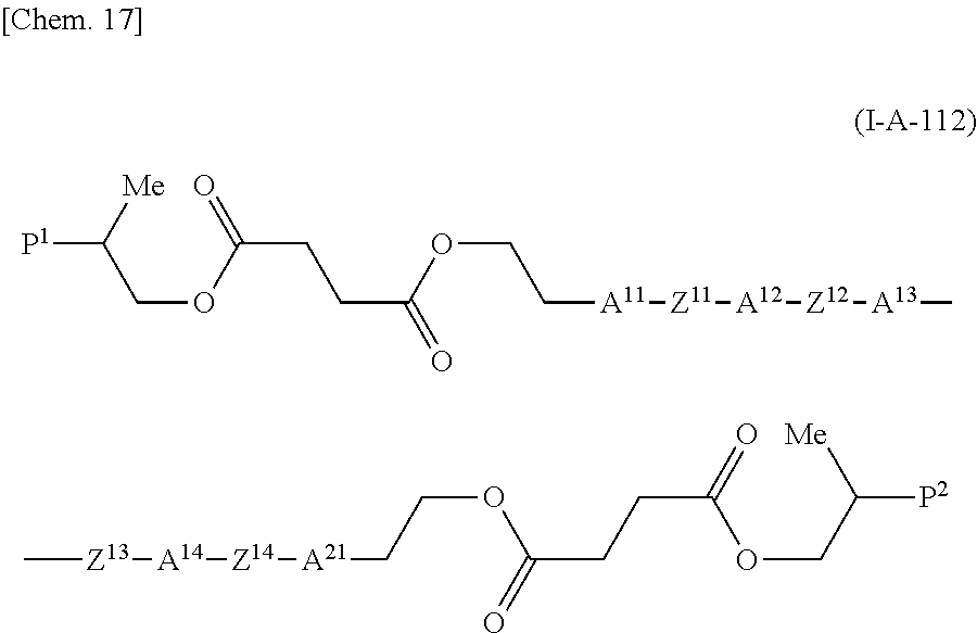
[P1]C([Me])COC(CCC(=O)OCC[A11][Z11][A12][Z12][A13]C)=O.C[Z13][A14][Z14][A21]CCOC(CCC(=O)OCC([P2])[Me])=O
